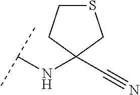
C(NC1(C#N)CSCC1)(C)C
